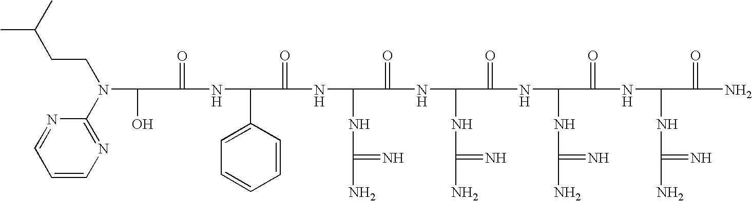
C(=O)(NC(C1=CC=CC=C1)C(=O)NC(NC(N)=N)C(=O)NC(NC(N)=N)C(=O)NC(NC(N)=N)C(=O)NC(NC(N)=N)C(=O)N)C(O)N(C1=NC=CC=N1)CCC(C)C
